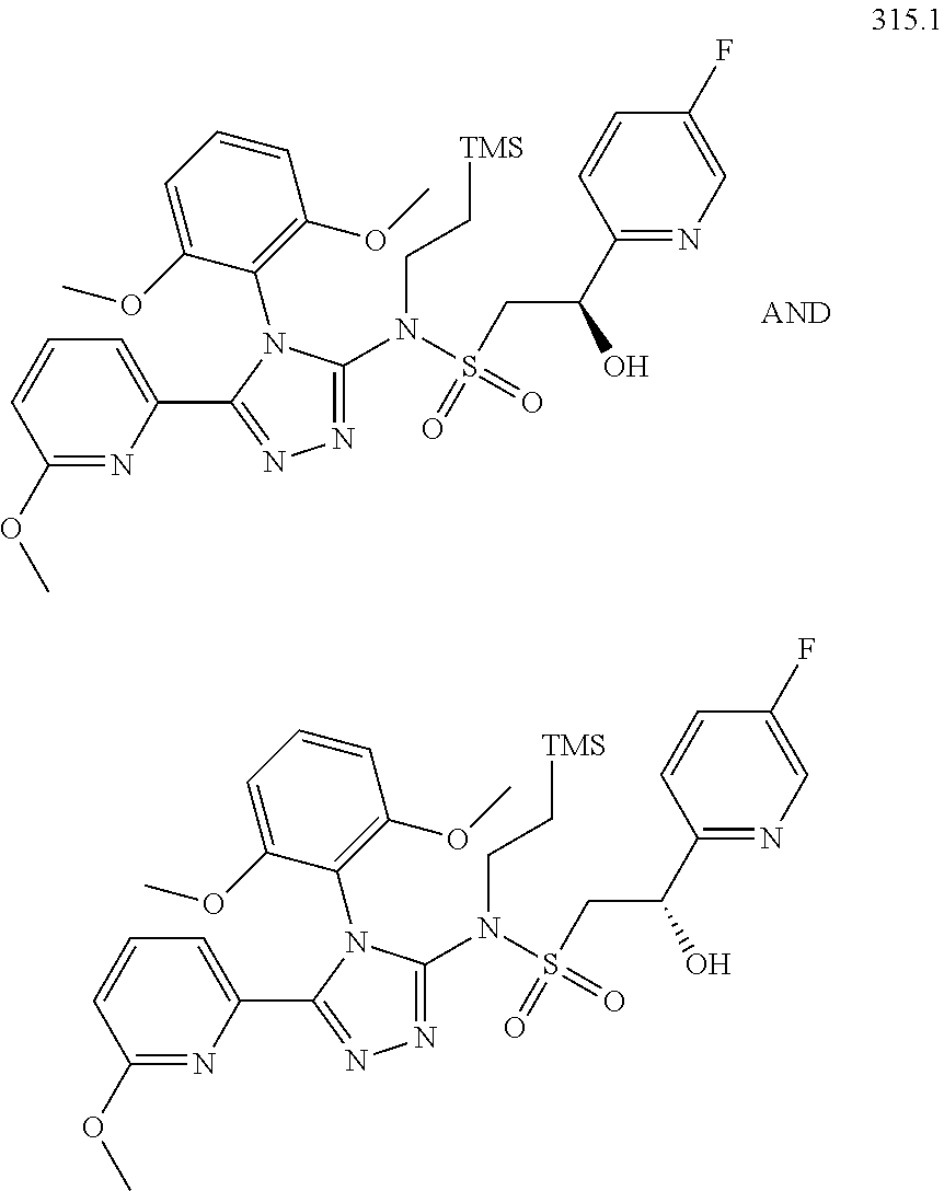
C1(OC)=NC(C2=NN=C(N(S(=O)(=O)CC(C3=NC=C(F)C=C3)O)CC[TMS])N2C2=C(OC)C=CC=C2OC)=CC=C1.C1(OC)=NC(C2=NN=C(N(S(=O)(=O)CC(C3=NC=C(F)C=C3)O)CC[TMS])N2C2=C(OC)C=CC=C2OC)=CC=C1
